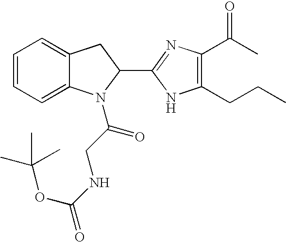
C12=CC=CC=C1CC(C1=NC(C(=O)C)=C(CCC)N1)N2C(CNC(OC(C)(C)C)=O)=O
